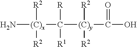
N[(C)x]([R2])([R2])C([(C)y]([R2])([R2])C(O)=O)([R1])[R]
